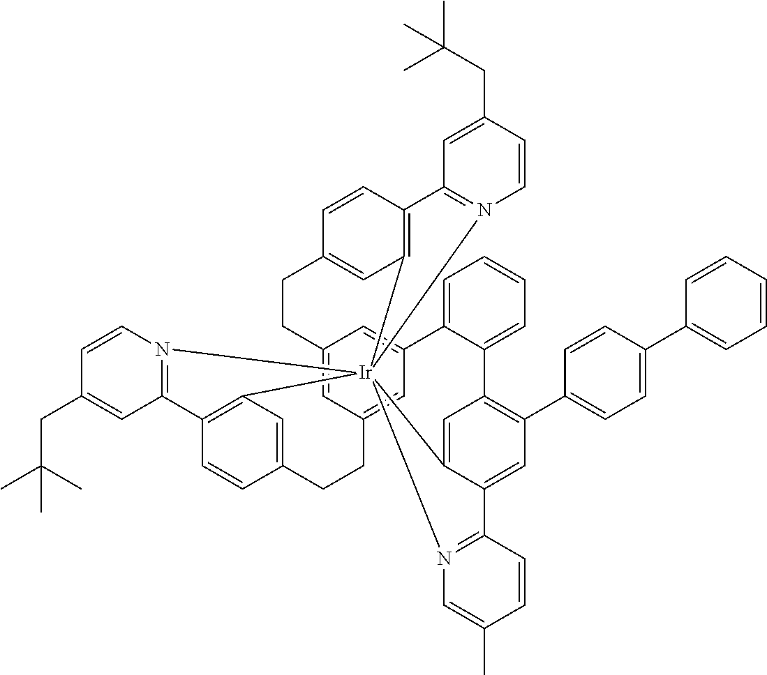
C12=CC3=CC(=C1)C1=CC=CC=C1C1=C(C4=CC=C(C5=CC=CC=C5)C=C4)C=C4C(=C1)[Ir]15(C6=C(C=CC(=C6)CC3)C3=N1C=CC(CC(C)(C)C)=C3)(C1=C(C=CC(=C1)CC2)C1=N5C=CC(CC(C)(C)C)=C1)N1=C4C=CC(C)=C1
